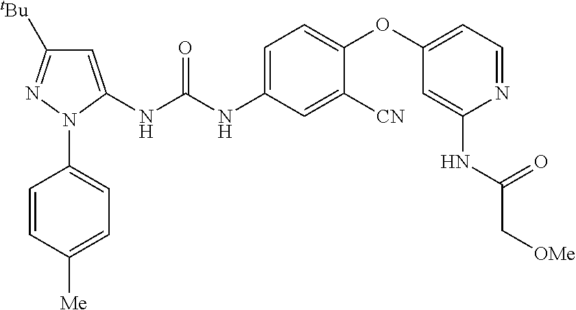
C1=C(NC(=O)NC2=CC=C(OC3=CC=NC(NC(=O)C[OMe])=C3)C([CN])=C2)N(C2=CC=C([Me])C=C2)N=C1[tBu]
